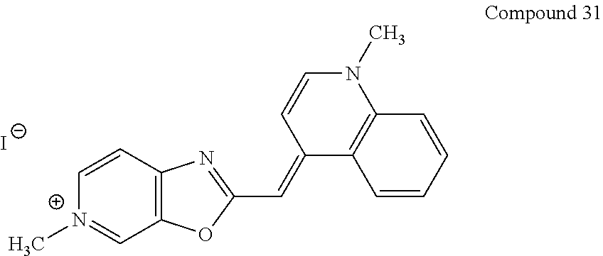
C1=CC(=CC2=NC3=C(O2)C=[N+](C)C=C3)C2=C(N1C)C=CC=C2.[I-]
